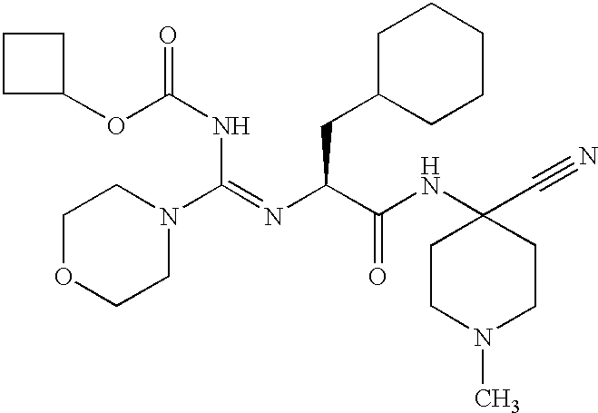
C1OCCN(C(=NC(C(NC2(C#N)CCN(C)CC2)=O)CC2CCCCC2)NC(OC2CCC2)=O)C1
